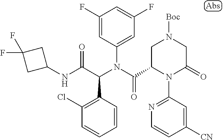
C1(F)=CC(N(C(=O)C2N(C3=NC=CC([CN])=C3)C(=O)CN([Boc])C2)C(C(NC2CC(F)(F)C2)=O)C2=C(Cl)C=CC=C2)=CC(F)=C1
